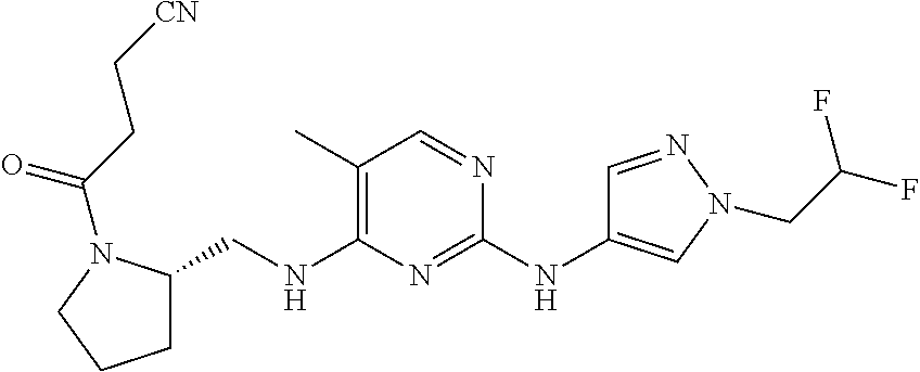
C1C(CNC2=C(C)C=NC(NC3=CN(CC(F)F)N=C3)=N2)N(C(CC[CN])=O)CC1
